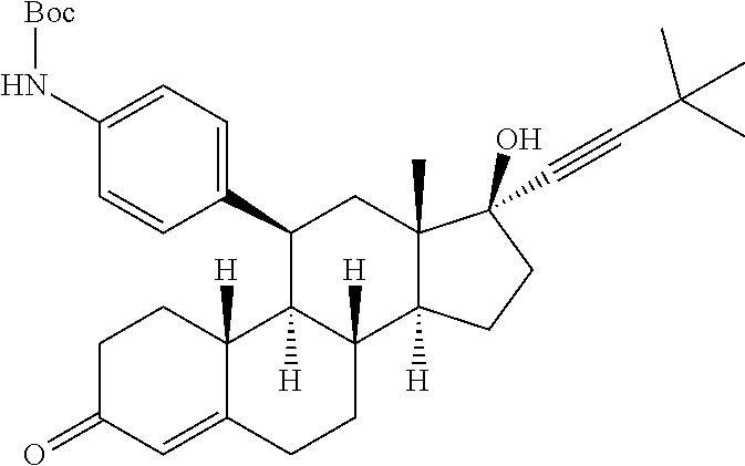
C1=C(N[Boc])C=CC(C2C3([H])C([H])(C4([H])C(C)(C2)C(O)(C#CC(C)(C)C)CC4)CCC2=CC(=O)CCC32[H])=C1
